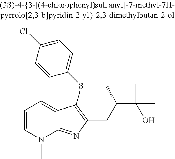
C(C1=C(SC2=CC=C(Cl)C=C2)C2=CC=CN(C)C2=N1)C(C(C)(C)O)C
